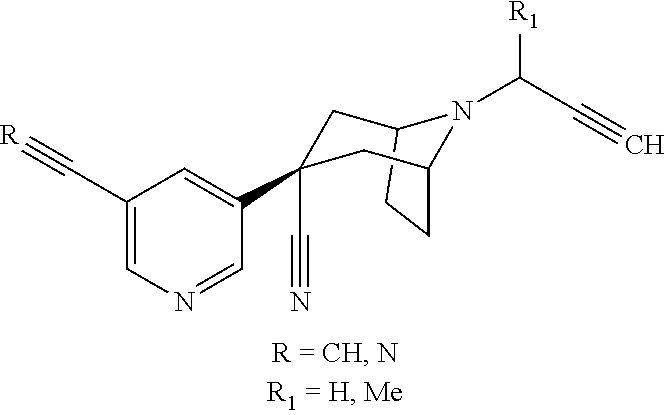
C12CCC(N1C(C#C)[R1])CC(C#N)(C1=CC(C#[R])=CN=C1)C2
